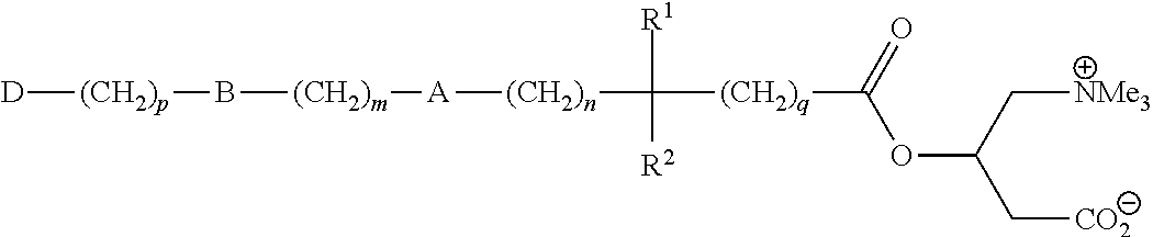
[D][(CH2)p]B[(CH2)m][A][(CH2)n]C([(CH2)q]C(OC(C[NMe3])C[CO2])=O)([R1])[R2]
